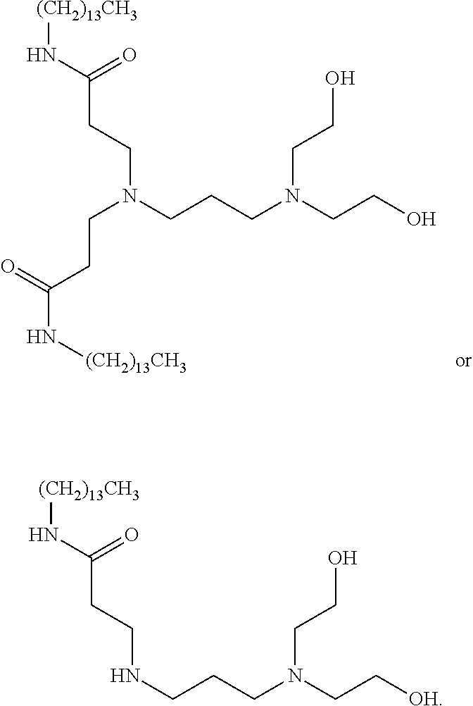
[(CH2)13CH3]NC(CCN(CCCN(CCO)CCO)CCC(N[(CH2)13CH3])=O)=O.[(CH2)13CH3]NC(CCNCCCN(CC[OH])CCO)=O
